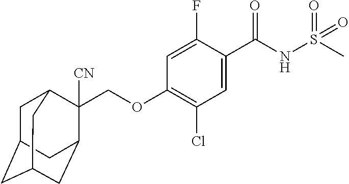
C1=C(F)C(C(NS(C)(=O)=O)=O)=CC(Cl)=C1OCC1([CN])C2CC3CC(CC1C3)C2
